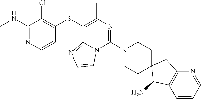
C1=CN=C(NC)C(Cl)=C1SC1=C(C)N=C(N2CCC3(CC2)C(N)C2=C(C3)N=CC=C2)N2C1=NC=C2
